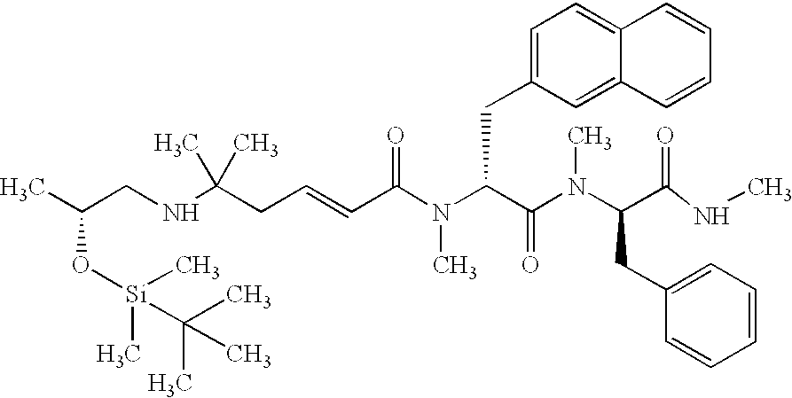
CC(CNC(CC=CC(N(C(C(N(C(C(NC)=O)CC1=CC=CC=C1)C)=O)CC1=CC=C2C(=C1)C=CC=C2)C)=O)(C)C)O[Si](C)(C(C)(C)C)C
